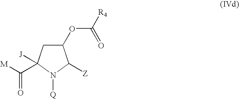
C1(OC([R4])=O)CC([J])(C([M])=O)N([Q])C1[Z]
